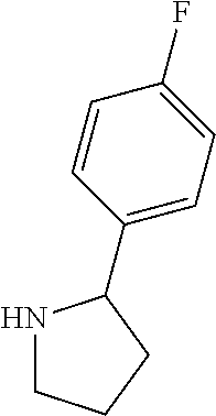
N1CCCC1C1=CC=C(F)C=C1
